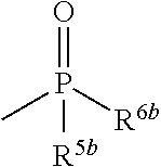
CP([R6b])(=O)[R5b]
